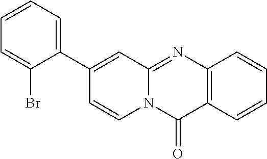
C1(C2=CC=CC=C2Br)=CC2=NC3=C(C(=O)N2C=C1)C=CC=C3
